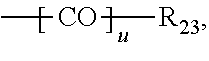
C[CO][R23]
